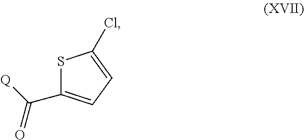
S1C(C([Q])=O)=CC=C1Cl
